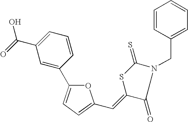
C1=CC=C(C(O)=O)C=C1C1=CC=C(C=C2C(=O)N(CC3=CC=CC=C3)C(=S)S2)O1
